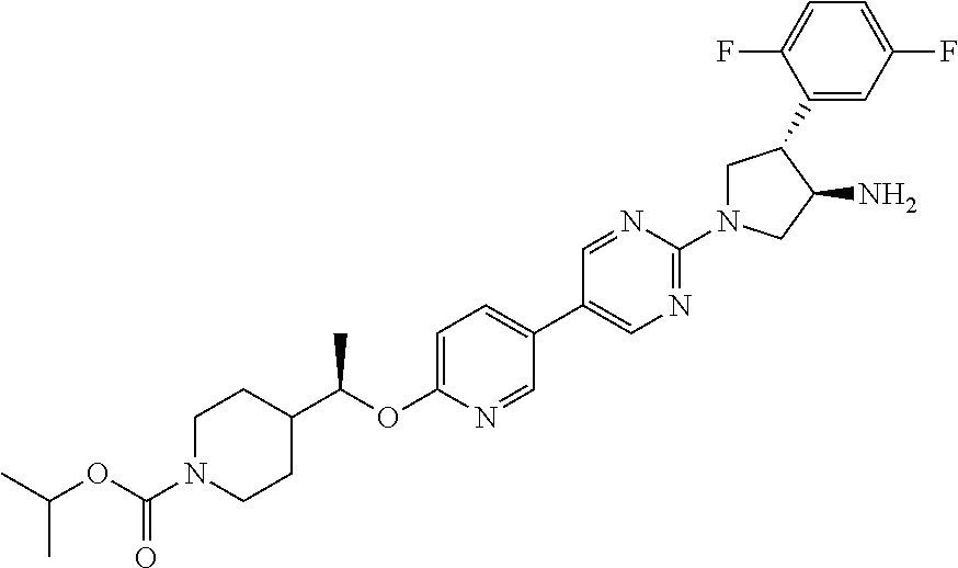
C1N(C(OC(C)C)=O)CCC(C(OC2=CC=C(C3=CN=C(N4CC(C5=CC(F)=CC=C5F)C(N)C4)N=C3)C=N2)C)C1
